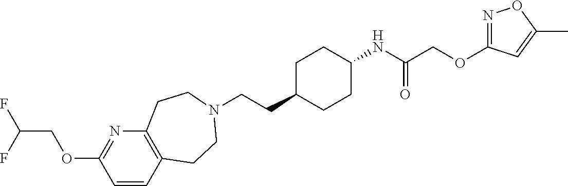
C(CC1CCC(NC(COC2=NOC(C)=C2)=O)CC1)N1CCC2=C(N=C(OCC(F)F)C=C2)CC1
